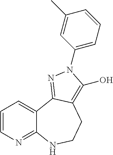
C1=CN=C2C(=C1)C1=NN(C3=CC=CC(C)=C3)C(O)=C1CCN2
